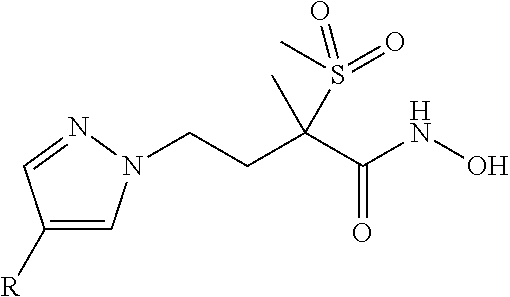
C1([R])=CN(CCC(C(=O)NO)(S(=O)(=O)C)C)N=C1
